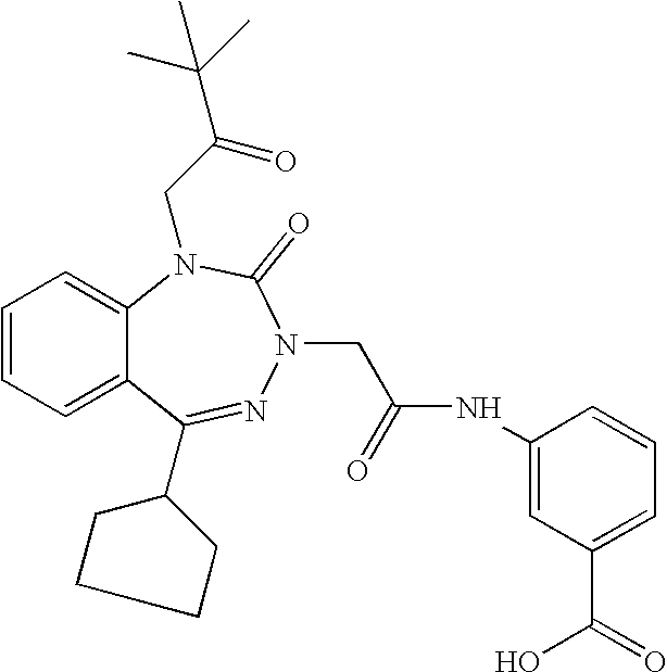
C1=CC=C2C(=C1)N(CC(C(C)(C)C)=O)C(=O)N(CC(NC1=CC(C(=O)O)=CC=C1)=O)N=C2C1CCCC1
